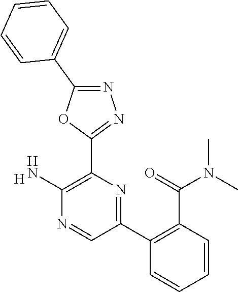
[H].C1(N)=C(C2=NN=C(C3=CC=CC=C3)O2)N=C(C2=C(C(N(C)C)=O)C=CC=C2)C=N1
